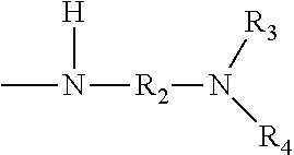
CN([R2]N([R3])[R4])[H]
